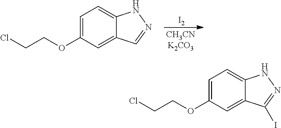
C1=C(OCCCl)C=C2C(=C1)NN=C2.[I2].C1=C(OCCCl)C=C2C(=C1)NN=C2I
